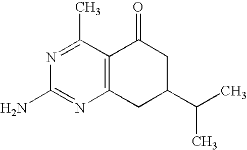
C12=C(C(C)=NC(N)=N1)C(=O)CC(C(C)C)C2
